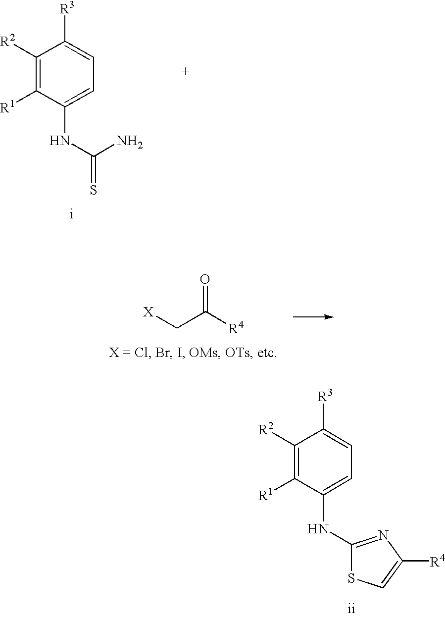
C1([R2])=C([R1])C(NC(N)=S)=CC=C1[R3].[X]CC([R4])=O.C1([R2])=C([R1])C(NC2=NC([R4])=CS2)=CC=C1[R3]
